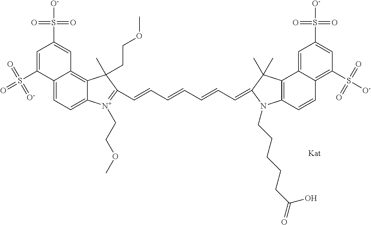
C12=CC=C3C(=C1C=C(S([O-])(=O)=O)C=C2S(=O)(=O)=[O-])C(C)(CCOC)C(C=CC=CC=CC=C1C(C)(C)C2=C(C=CC4=C(S([O-])(=O)=O)C=C(S([O-])(=O)=O)C=C24)N1CCCCCC(=O)O)=[N+]3CCOC
